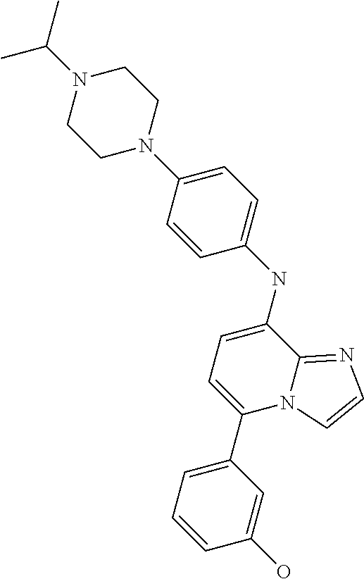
C1(C2=CC=CC(O)=C2)=CC=C(NC2=CC=C(N3CCN(C(C)C)CC3)C=C2)C2=NC=CN12
